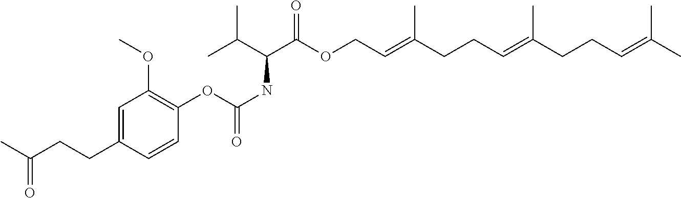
C(CC1=CC(OC)=C(OC(NC(C(OCC=C(CCC=C(CCC=C(C)C)C)C)=O)C(C)C)=O)C=C1)C(C)=O
